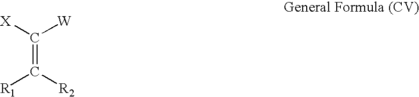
C(=C([R1])[R2])([X])[W]
